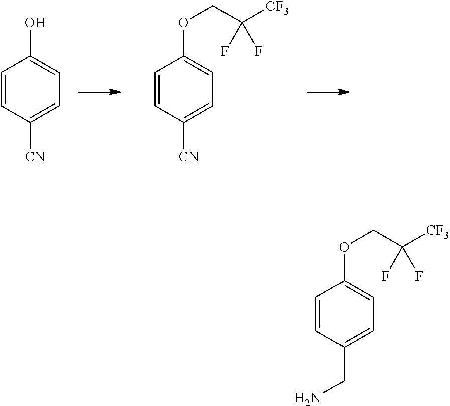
C1=CC([CN])=CC=C1O.C1=CC([CN])=CC=C1OCC([CF3])(F)F.C1=CC(CN)=CC=C1OCC([CF3])(F)F
